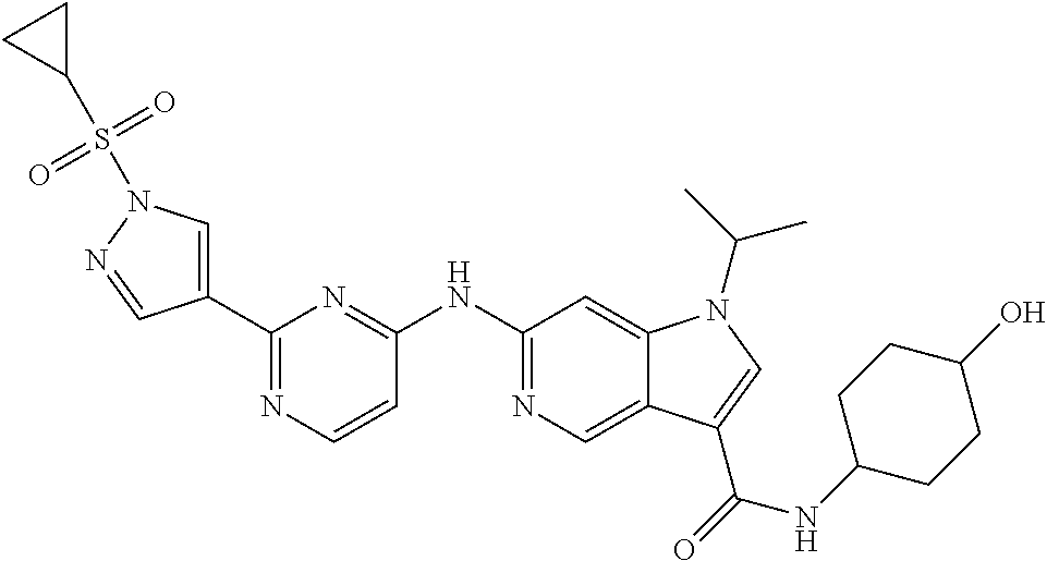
C1(C2=CN(S(C3CC3)(=O)=O)N=C2)=NC=CC(NC2=NC=C3C(=C2)N(C(C)C)C=C3C(=O)NC2CCC(O)CC2)=N1
